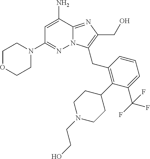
NC1=CC(N2CCOCC2)=NN2C1=NC(CO)=C2CC1=C(C2CCN(CCO)CC2)C(C(F)(F)F)=CC=C1
